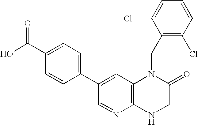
C1(C2=CC3=C(N=C2)NCC(=O)N3CC2=C(Cl)C=CC=C2Cl)=CC=C(C(O)=O)C=C1
